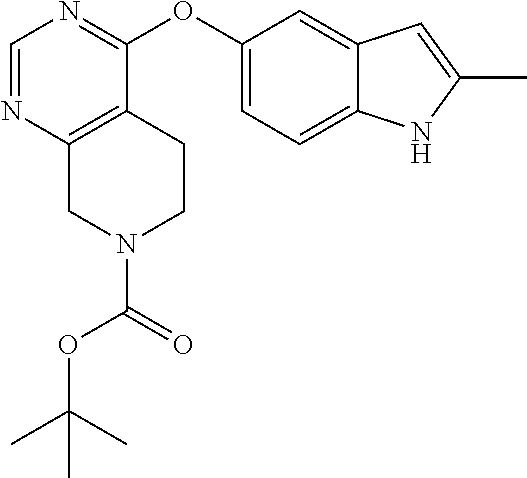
N1(C(=O)OC(C)(C)C)CCC2=C(C1)N=CN=C2OC1=CC=C2C(=C1)C=C(C)N2
